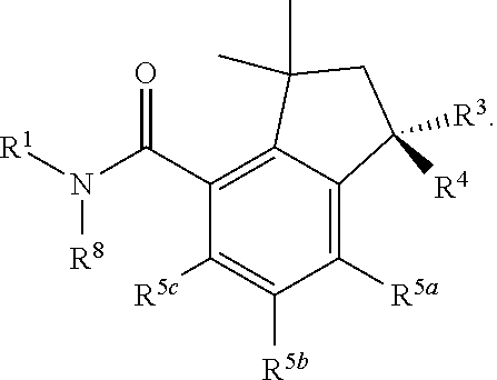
C1(C(N([R1])[R8])=O)=C2C(=C([R5a])C([R5b])=C1[R5c])C([R3])([R4])CC2(C)C
